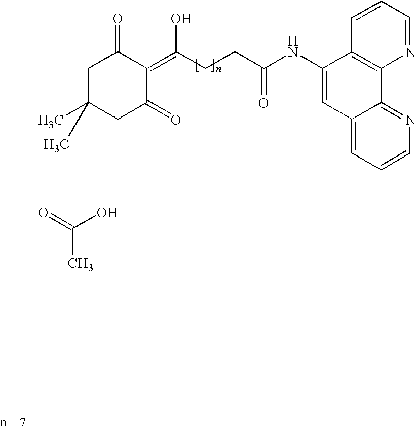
C1=CC=NC2=C1C(NC(CCC(=C1C(=O)CC(C)(C)CC1=O)O)=O)=CC1=CC=CN=C21.O=C(O)C
